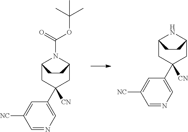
C12CC([CN])(C3=CN=CC([NC])=C3)CC(N1)CC2.C12CC([CN])(C3=CN=CC([NC])=C3)CC(N1C(=O)OC(C)(C)C)CC2
